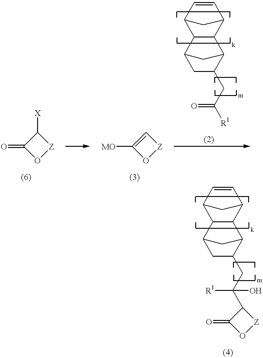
O=C1O[Z]C1[X].[MO]C1=C[Z]O1.C12C(C3C=CC1C3)C1C(CC(=O)[R1])CC2C1.C12C(C3C=CC1C3)C1C(CC([R1])(C3C(=O)O[Z]3)O)CC2C1
